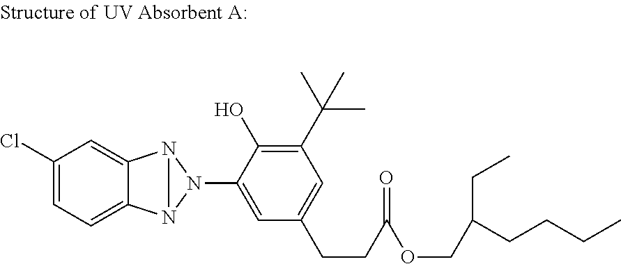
C1(Cl)=CC=C2C(=C1)N1N2N1C1=CC(CCC(OCC(CCCC)CC)=O)=CC(C(C)(C)C)=C1O
